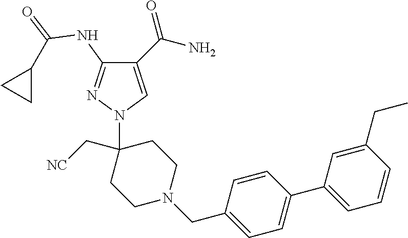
C1(C(N)=O)=CN(C2(C[NC])CCN(CC3=CC=C(C4=CC=CC(CC)=C4)C=C3)CC2)N=C1NC(=O)C1CC1
